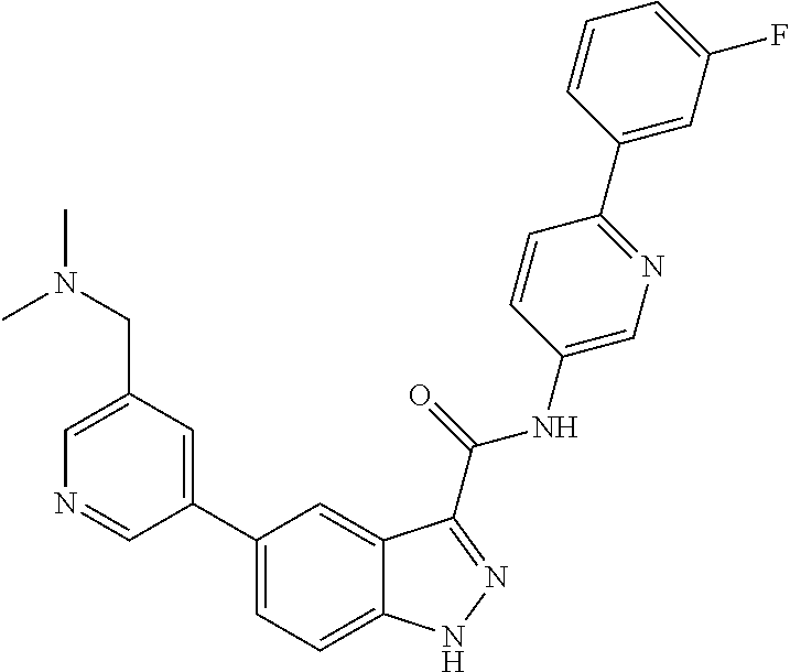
C1(CN(C)C)=CN=CC(C2=CC=C3C(=C2)C(C(NC2=CN=C(C4=CC(F)=CC=C4)C=C2)=O)=NN3)=C1
